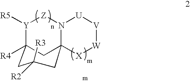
[Y]1([R5])C2([R4])CC([R2])([R3])CC3(N([Z]1)[U][V][W][X]3)C2
